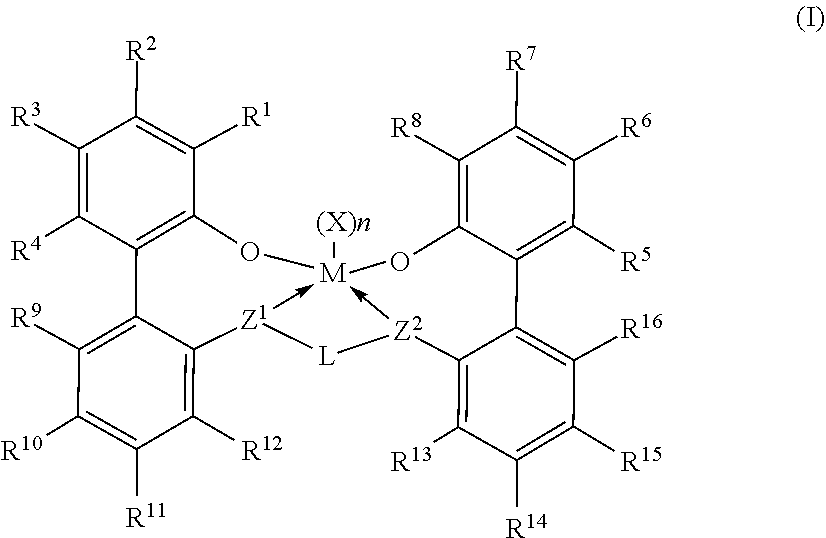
C1([R13])=C2[Z2]3->[M]4([(X)n])(-[Z1](C5=C([R12])C([R11])=C([R10])C([R9])=C5C5=C(C([R1])=C([R2])C([R3])=C5[R4])O4)[L]3)OC3=C([R8])C([R7])=C([R6])C([R5])=C3C2=C([R16])C([R15])=C1[R14]
